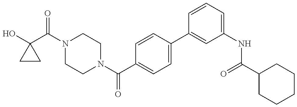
C1CC1(O)C(N1CCN(C(C2=CC=C(C3=CC(NC(C4CCCCC4)=O)=CC=C3)C=C2)=O)CC1)=O
